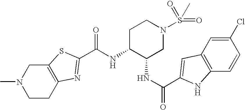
C(=O)(NC1C(NC(=O)C2=CC3=C(C=CC(Cl)=C3)N2)CN(S(C)(=O)=O)CC1)C1=NC2=C(CN(C)CC2)S1
